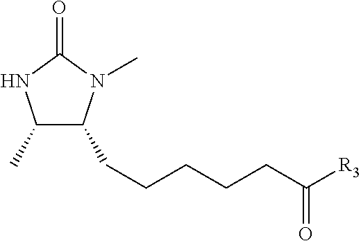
C1(C)C(CCCCCC([R3])=O)N(C)C(=O)N1
